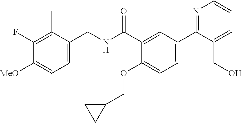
C1=C(CNC(C2=CC(C3=NC=CC=C3CO)=CC=C2OCC2CC2)=O)C(C)=C(F)C([MeO])=C1
